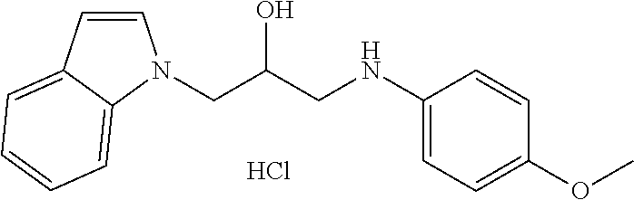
C1=CC2=CC=CC=C2N1CC(O)CNC1=CC=C(OC)C=C1.Cl
